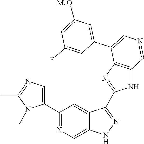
C1(C2=CN=C(C)N2C)=NC=C2C(=C1)C(C1=NC3=C(N1)C=NC=C3C1=CC([MeO])=CC(F)=C1)=NN2
